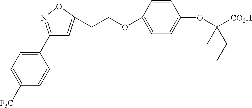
C1=C([F3C])C=CC(C2=NOC(CCOC3=CC=C(OC([CO2H])(C)CC)C=C3)=C2)=C1
